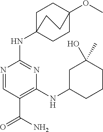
N1=CC(C(=O)N)=C(NC2CCCC(O)(C)C2)N=C1NC12CCC(OC)(CC1)CC2
